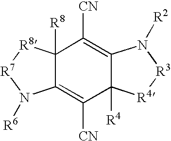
C12=C([CN])C3([R4])C(=C([CN])C1([R8])[R8][R7]N2[R6])N([R2])[R3][R4]3
